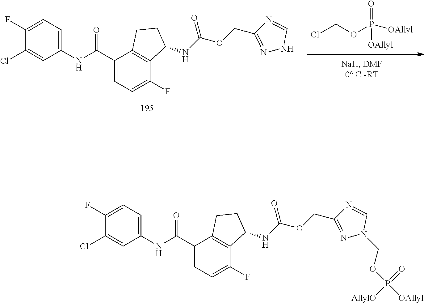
ClCOP(=O)([OAllyl])[OAllyl].C1(Cl)=CC(NC(C2=CC=C(F)C3=C2CCC3NC(OCC2=NNC=N2)=O)=O)=CC=C1F.C1(Cl)=CC(NC(C2=CC=C(F)C3=C2CCC3NC(OCC2=NN(COP([OAllyl])(=O)[AllylO])C=N2)=O)=O)=CC=C1F
